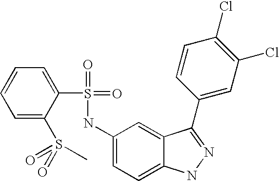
C1=CC=C(S(=O)(=O)C)C(S(=O)(=O)NC2=CC=C3C(=C2)C(C2=CC(Cl)=C(Cl)C=C2)=NN3)=C1
